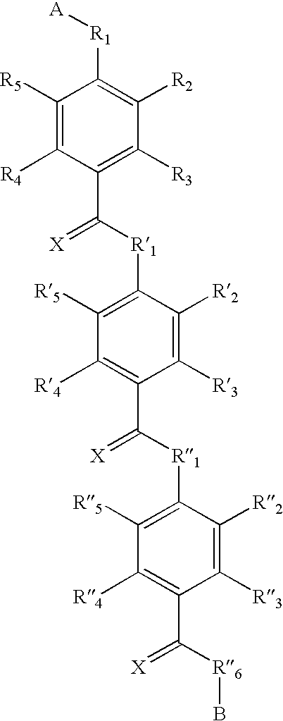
C1([R5])=C([R4])C(C([R1]C2=C([R5])C([R4])=C(C([R1]C3=C([R5])C([R4])=C(C([R6]B)=[X])C([R3])=C3[R2])=[X])C([R3])=C2[R2])=[X])=C([R3])C([R2])=C1[R1][A]
